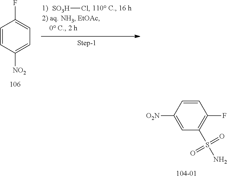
C1=CC([O2N])=CC(S(N)(=O)=O)=C1F.[SO3H]Cl.C1=CC([NO2])=CC=C1F
